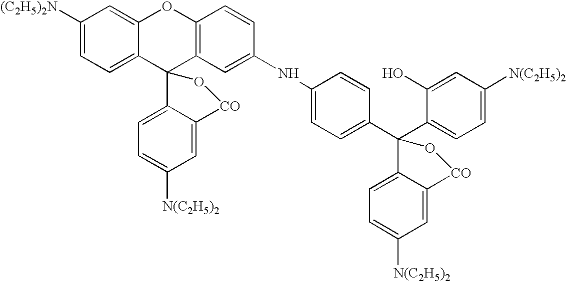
C1([(C2H5)2N])=CC=C2C(=C1)OC1=C(C23C2=CC=C([N(C2H5)2])C=C2[CO]O3)C=C(NC2=CC=C(C3(C4=CC=C([N(C2H5)2])C=C4O)C4=CC=C([N(C2H5)2])C=C4[CO]O3)C=C2)C=C1
